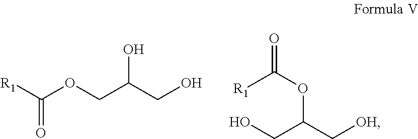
[R1]C(OCC(CO)O)=O.OCC(C[OH])OC([R1])=O
